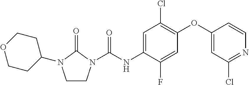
C1CN(C(NC2=CC(Cl)=C(OC3=CC(Cl)=NC=C3)C=C2F)=O)C(=O)N1C1CCOCC1
